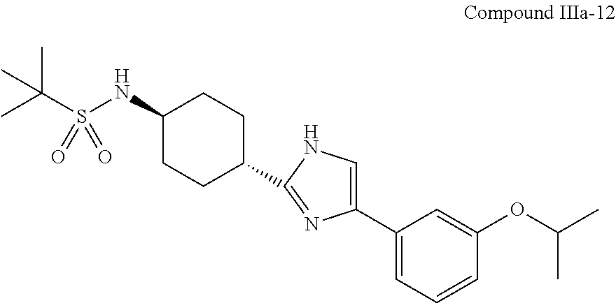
C1(NS(C(C)(C)C)(=O)=O)CCC(C2=NC(C3=CC=CC(OC(C)C)=C3)=CN2)CC1
